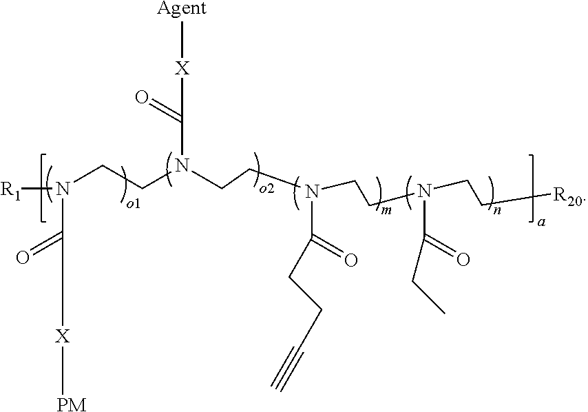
[R1]N(CCN(CCN(CCN(CC[R20])C(CC)=O)C(=O)CCC#C)C([X][Agent])=O)C([X][PM])=O
